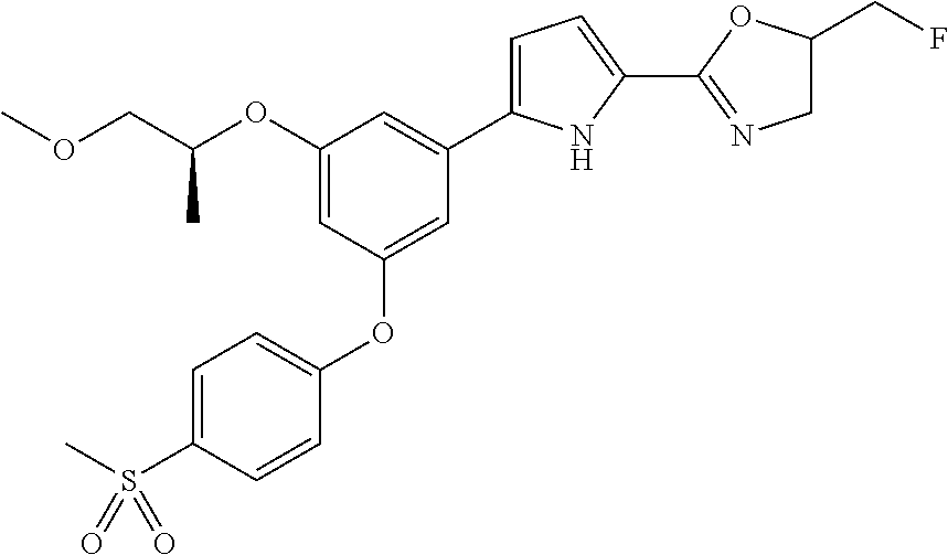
C1=C(S(C)(=O)=O)C=CC(OC2=CC(C3=CC=C(C4=NCC(CF)O4)N3)=CC(OC(COC)C)=C2)=C1
